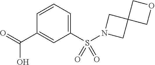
C1(S(N2CC3(C2)COC3)(=O)=O)=CC=CC(C(=O)O)=C1
